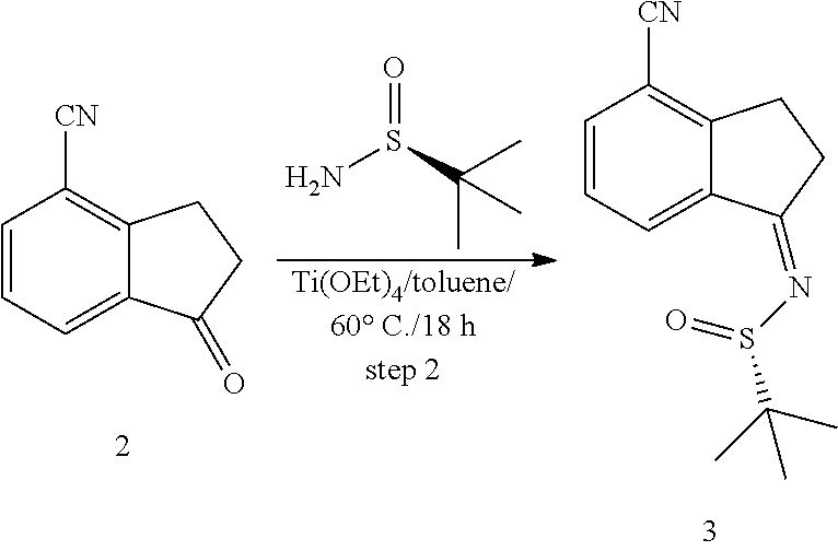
C12=C([CN])C=CC=C1C(=NS(C(C)(C)C)=O)CC2.C12=C([CN])C=CC=C1C(=O)CC2.NS(C(C)(C)C)=O
